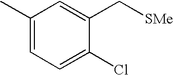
C1(C)=CC=C(Cl)C(C[SMe])=C1
